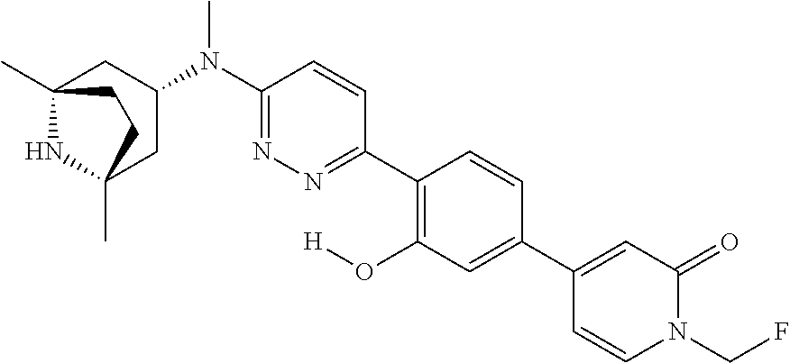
C12(C)NC(C)(CC(N(C3=NN=C(C4=C(O[H])C=C(C5=CC(=O)N(CF)C=C5)C=C4)C=C3)C)C1)CC2
